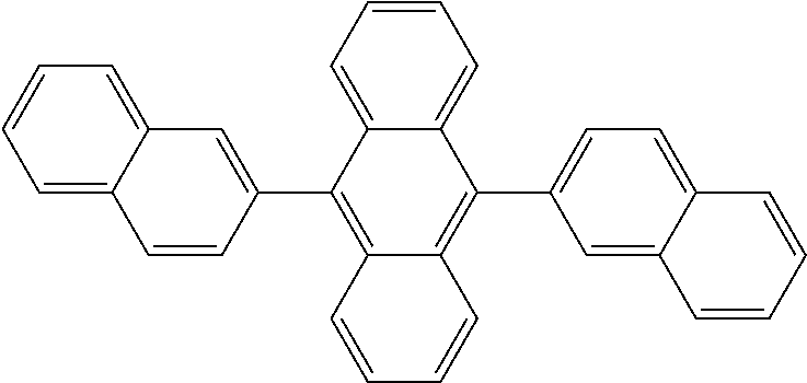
C1=CC2=C(C3=CC4=CC=CC=C4C=C3)C3=CC=CC=C3C(C3=CC=C4C(=C3)C=CC=C4)=C2C=C1
